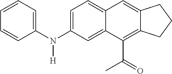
C1=C(N(C2=CC=CC=C2)[H])C=C2C(=C1)C=C1C(=C2C(=O)C)CCC1
